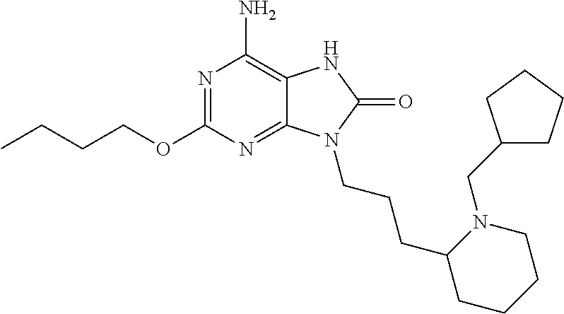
N1=C(OCCCC)N=C2C(=C1N)NC(=O)N2CCCC1CCCCN1CC1CCCC1
